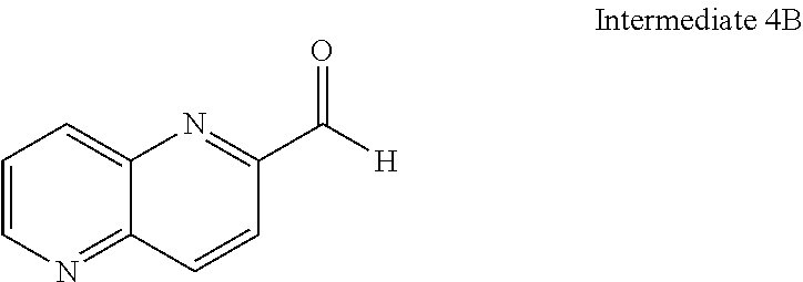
C1=CN=C2C(=C1)N=C(C([H])=O)C=C2
